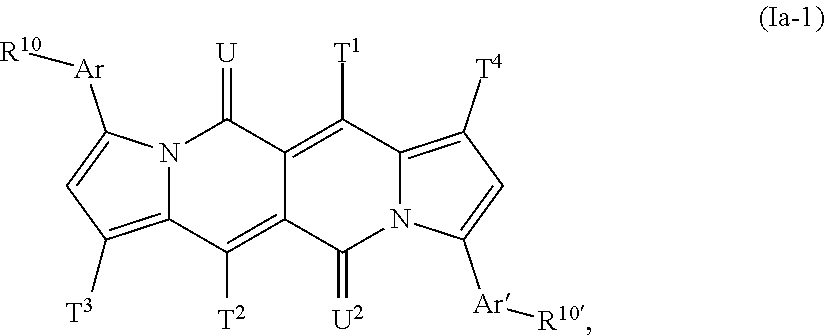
N12C(=C([T3])C=C1[Ar][R10])C([T2])=C1C(=C([T1])C3=C([T4])C=C([Ar][R10])N3C1=[U2])C2=[U]
